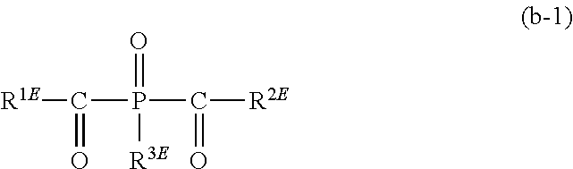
[R1E]C(P(C([R2E])=O)([R3E])=O)=O
